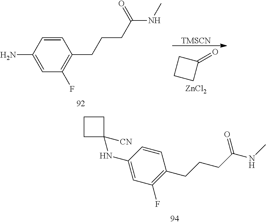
C1=CC(N)=CC(F)=C1CCCC(NC)=O.[TMSCN].[ZnCl2].C1(=O)CCC1.C1(NC2([CN])CCC2)=CC(F)=C(CCCC(NC)=O)C=C1
